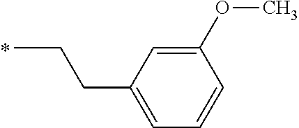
C(C)CC1=CC=CC(OC)=C1
